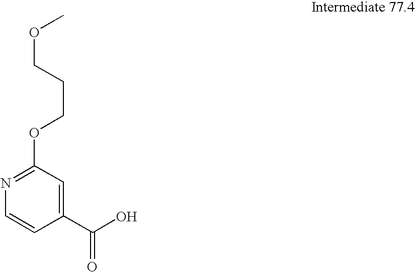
C1=CN=C(OCCCOC)C=C1C(O)=O
